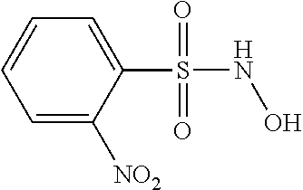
C1=C([NO2])C(S(NO)(=O)=O)=CC=C1
